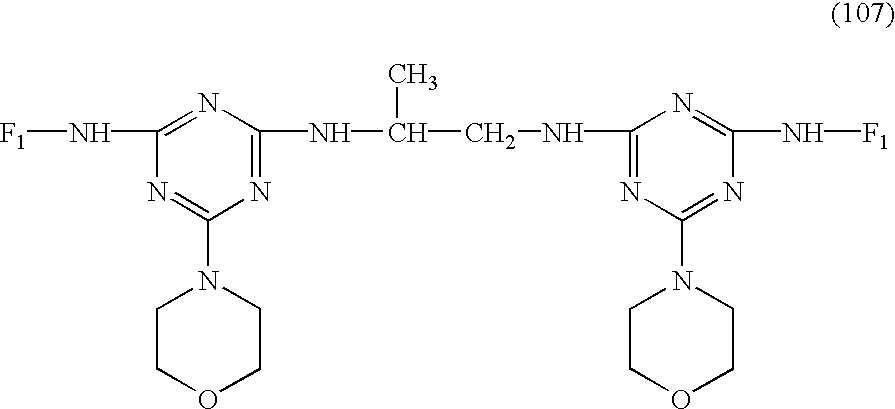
[F1]NC1=NC(NC(C)CNC2=NC(N3CCOCC3)=NC(N[F1])=N2)=NC(N2CCOCC2)=N1
